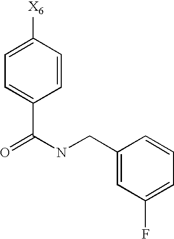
C1=C([X6])C=CC(C(=O)NCC2=CC(F)=CC=C2)=C1
